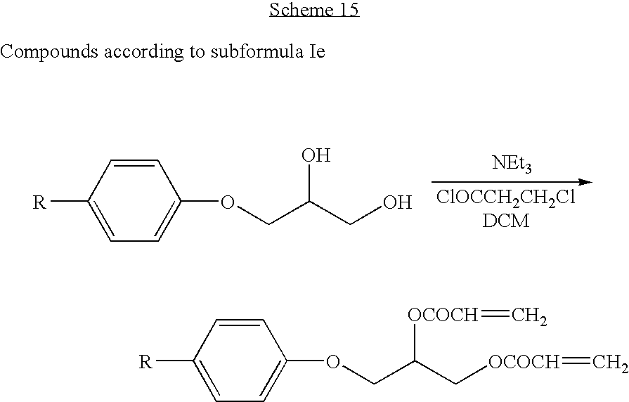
[ClOCCH2CH2ClDCM].[NEt3].[R]C1=CC=C(OCC(CO)O)C=C1.[R]C1=CC=C(OCC(C[OCOCH]=C)[OCOCH]=C)C=C1
